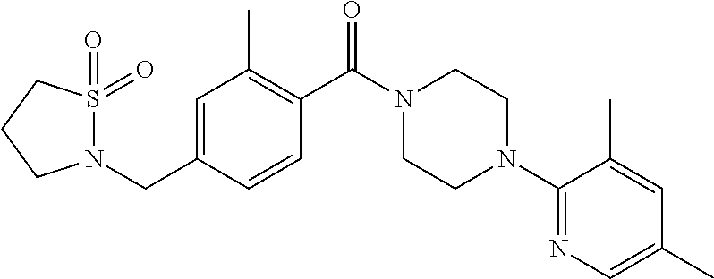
C1=C(CN2S(=O)(=O)CCC2)C=CC(C(=O)N2CCN(C3=NC=C(C)C=C3C)CC2)=C1C
